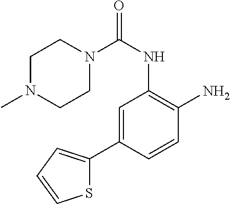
C1N(C(NC2=C(N)C=CC(C3=CC=CS3)=C2)=O)CCN(C)C1
